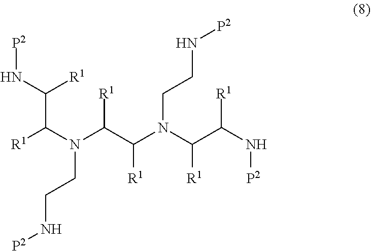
[R1]C(N(C(C(N(C(C(N[P2])[R1])[R1])CCN[P2])[R1])[R1])CCN[P2])C([R1])N[P2]
